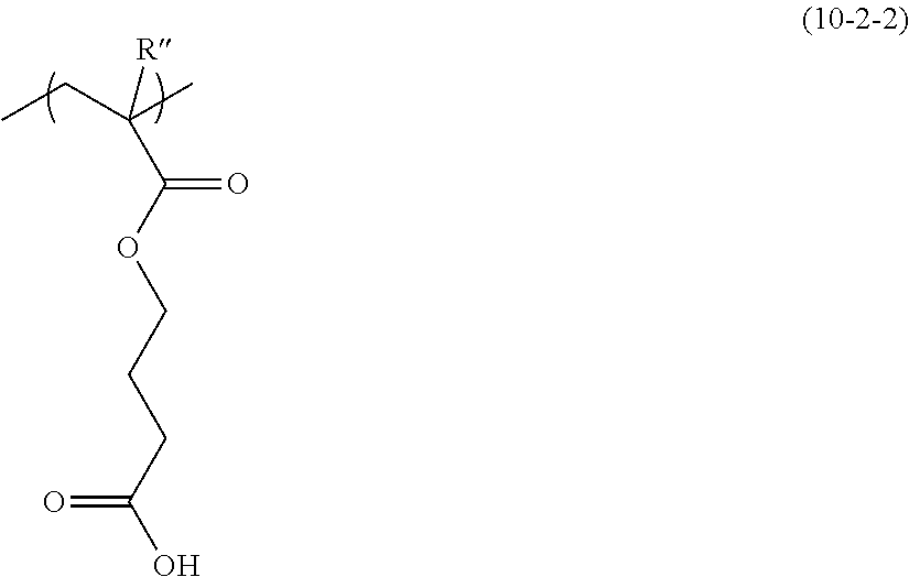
CCC(C)([R])C(OCCCC(O)=O)=O
